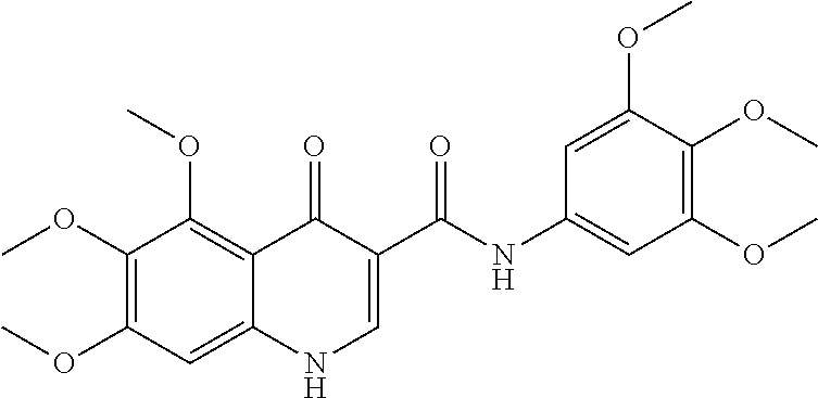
COC1=C(OC)C=C2C(=C1OC)C(=O)C(C(=O)NC1=CC(OC)=C(OC)C(OC)=C1)=CN2
